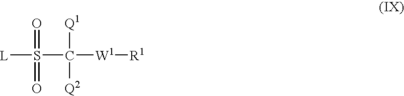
[L]S(C([W1][R1])([Q1])[Q2])(=O)=O
